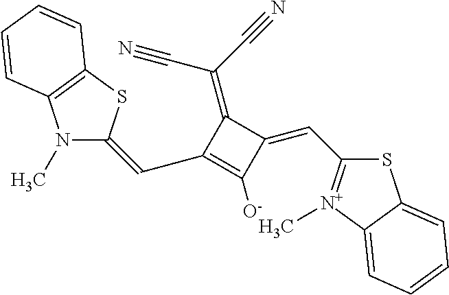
N1(C)C(=CC2=C([O-])C(=CC3=[N+](C)C4=CC=CC=C4S3)C2=C(C#N)C#N)SC2=C1C=CC=C2
